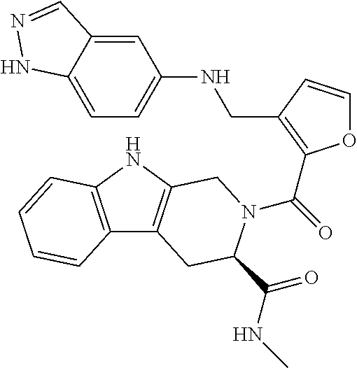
C1=C2C(=CC=C1NCC1=C(C(=O)N3C(C(=O)NC)CC4=C(NC5=C4C=CC=C5)C3)OC=C1)NN=C2
